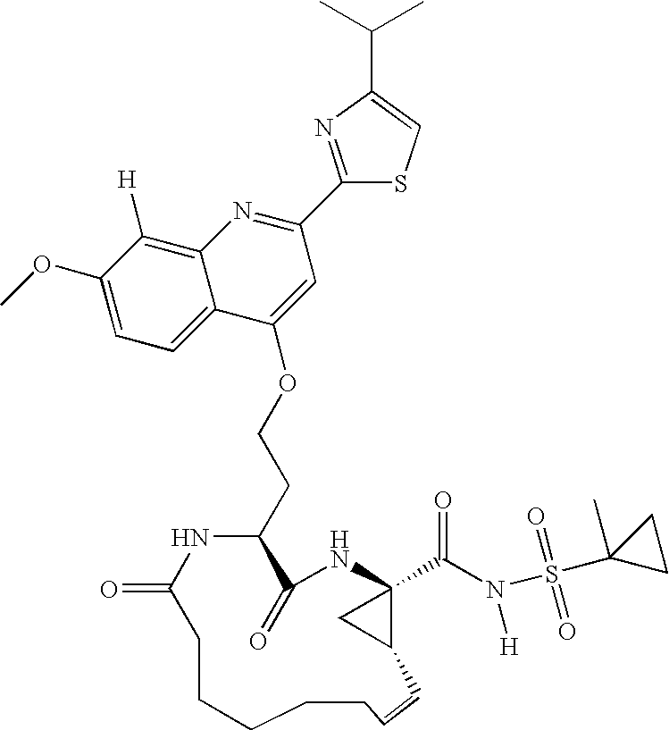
C1(OC)=CC=C2C(=C1[H])N=C(C1=NC(C(C)C)=CS1)C=C2OCCC1C(=O)NC2(C(N(S(C3(C)CC3)(=O)=O)[H])=O)C(C2)C=CCCCCCC(=O)N1
